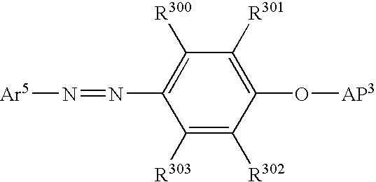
[Ar5]N=NC1=C([R300])C([R301])=C(O[AP3])C([R302])=C1[R303]
